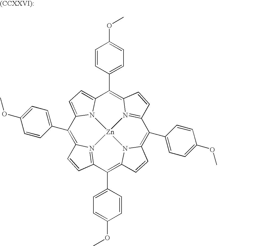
C1(C2=CC=C(OC)C=C2)=C2N3=C(C(C4=CC=C(OC)C=C4)=C4N5C(=C(C6=CC=C(OC)C=C6)C6=N7C(=C(C8=CC=C(OC)C=C8)C8=CC=C1N8[Zn]753)C=C6)C=C4)C=C2
